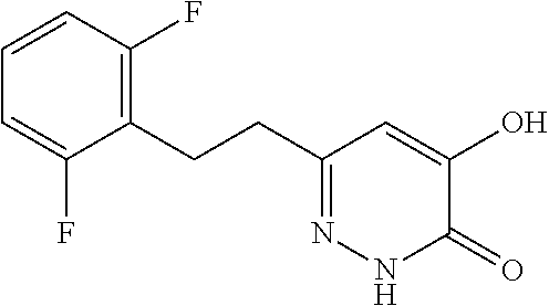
C1=CC(F)=C(CCC2=NNC(=O)C(O)=C2)C(F)=C1
